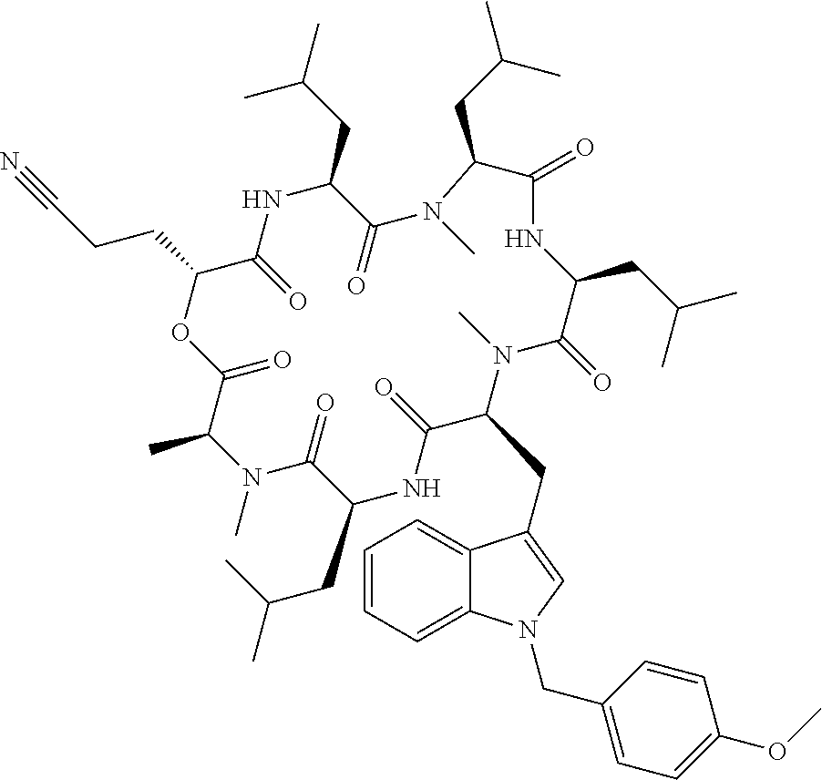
C1(=O)OC(CCC#N)C(=O)NC(CC(C)C)C(=O)N(C)C(CC(C)C)C(=O)NC(CC(C)C)C(=O)N(C)C(CC2=CN(CC3=CC=C(OC)C=C3)C3=CC=CC=C32)C(=O)NC(CC(C)C)C(=O)N(C)C1C
